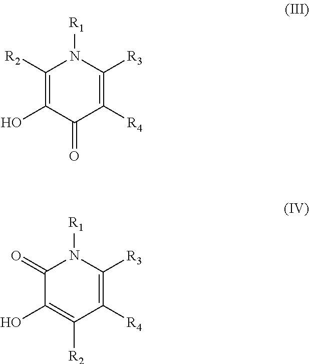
C1([R2])=C(O)C(=O)C([R4])=C([R3])N1[R1].C1(=O)C(O)=C([R2])C([R4])=C([R3])N1[R1]
